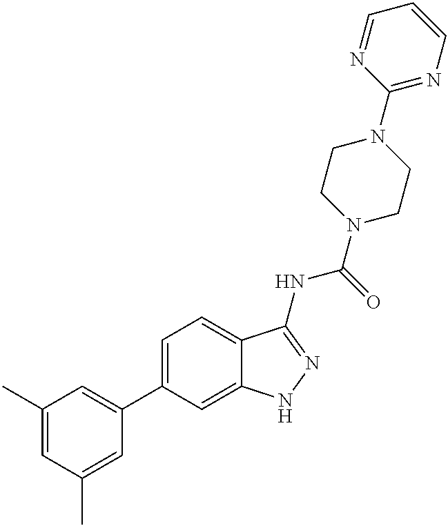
C1(C)=CC(C)=CC(C2=CC=C3C(=C2)NN=C3NC(=O)N2CCN(C3=NC=CC=N3)CC2)=C1
